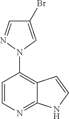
C1=CN=C2C(=C1N1C=C(Br)C=N1)C=CN2
